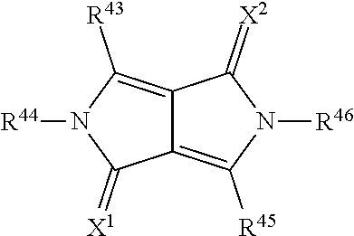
C12=C([R43])N([R44])C(=[X1])C1=C([R45])N([R46])C2=[X2]
